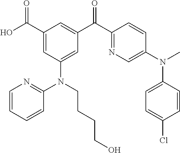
C1(C(O)=O)=CC(N(C2=NC=CC=C2)CCCCO)=CC(C(C2=NC=C(N(C)C3=CC=C(Cl)C=C3)C=C2)=O)=C1
